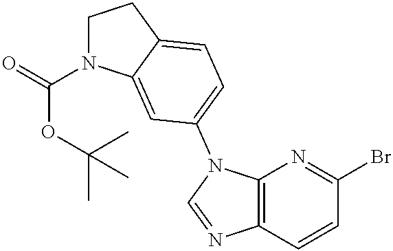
C1N(C(=O)OC(C)(C)C)C2=CC(N3C4=C(N=C3)C=CC(Br)=N4)=CC=C2C1
